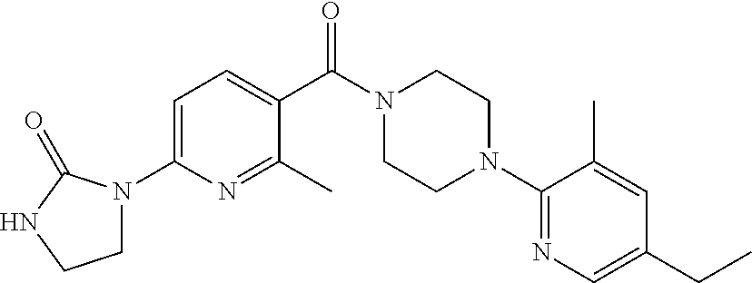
C1=C(N2CCNC2=O)N=C(C)C(C(N2CCN(C3=NC=C(CC)C=C3C)CC2)=O)=C1
